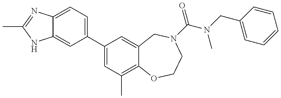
C12=CC(C3=CC(C)=C4C(=C3)CN(C(=O)N(CC3=CC=CC=C3)C)CCO4)=CC=C1N=C(C)N2
